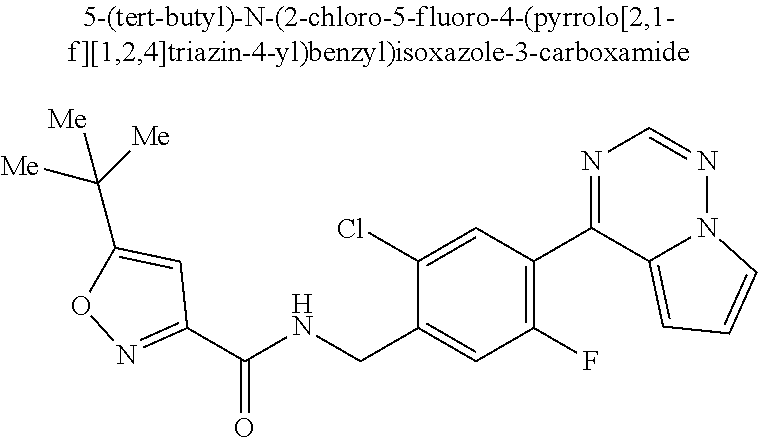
C1(C(NCC2=CC(F)=C(C3=NC=NN4C3=CC=C4)C=C2Cl)=O)=NOC(C([Me])([Me])[Me])=C1
